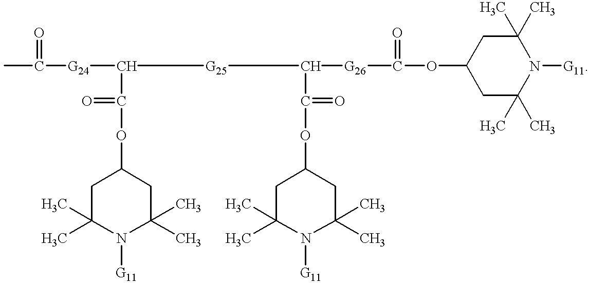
CC([G24]C([G25]C(C(OC1CC(C)(C)N([G11])C(C)(C)C1)=O)[G26]C(OC1CC(C)(C)N([G11])C(C)(C)C1)=O)C(OC1CC(C)(C)N([G11])C(C)(C)C1)=O)=O
